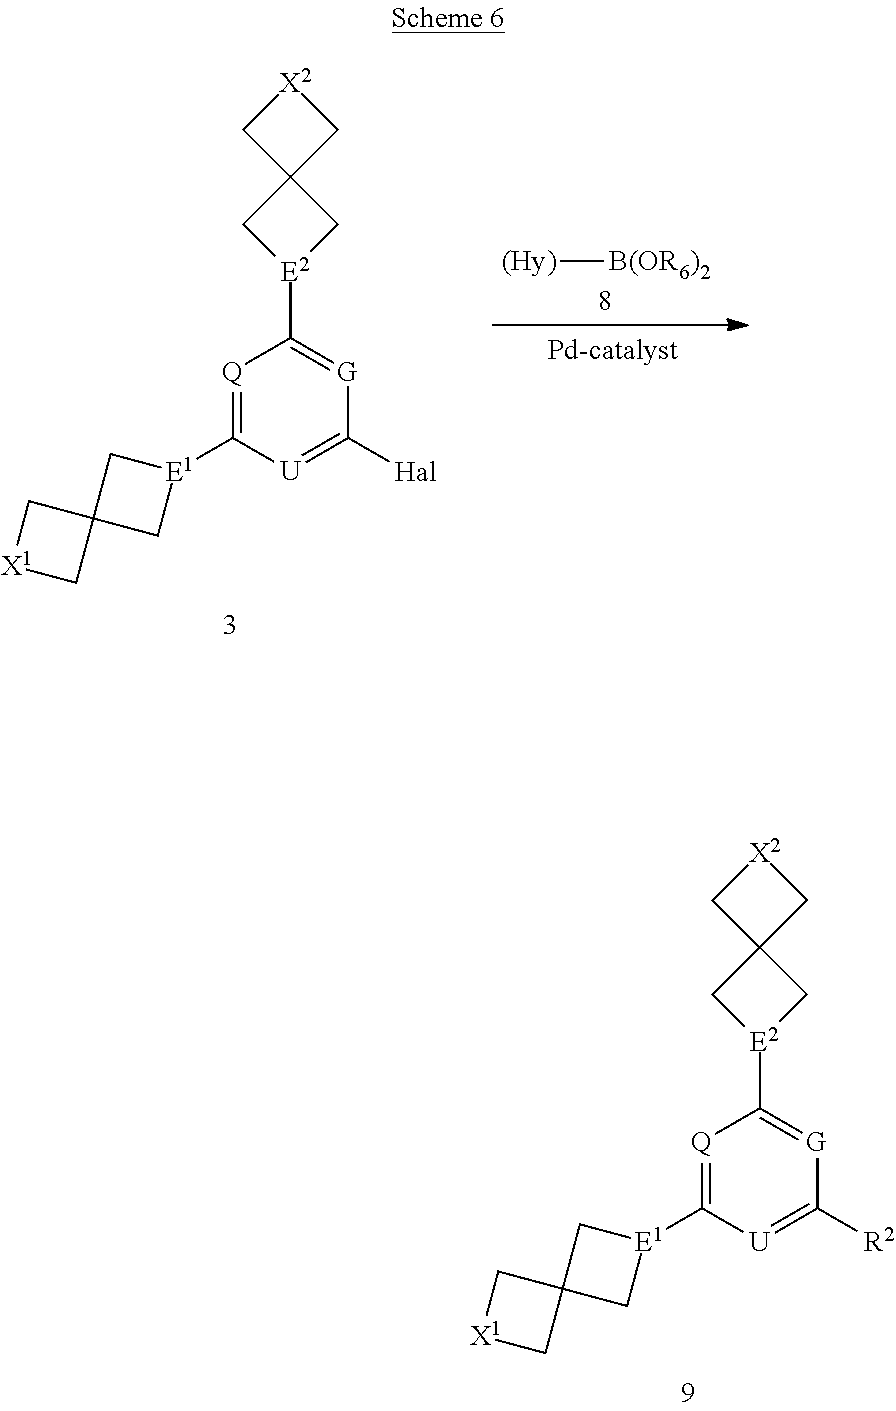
[Q]1=C([E1]2CC3(C2)C[X1]C3)[U]=C([Hal])[G]=C1[E2]1CC2(C1)C[X2]C2.[(Hy)][B(OR6)2].[Q]1=C([E1]2CC3(C2)C[X1]C3)[U]=C([R2])[G]=C1[E2]1CC2(C1)C[X2]C2
